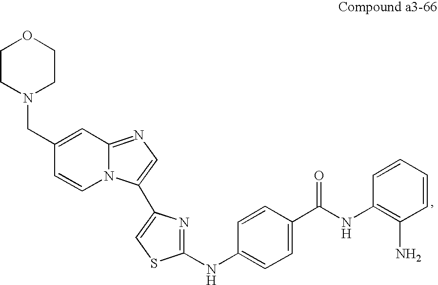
C1(CN2CCOCC2)=CC2=NC=C(C3=CSC(NC4=CC=C(C(NC5=C(N)C=CC=C5)=O)C=C4)=N3)N2C=C1
